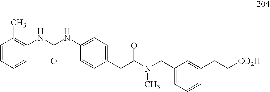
C1=CC=CC(NC(NC2=CC=C(CC(N(CC3=CC=CC(CC[CO2H])=C3)C)=O)C=C2)=O)=C1C
